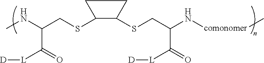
CNC(CSC1CCC1SCC(N[comonomer]C)C(=O)[L][D])C(=O)[L][D]
